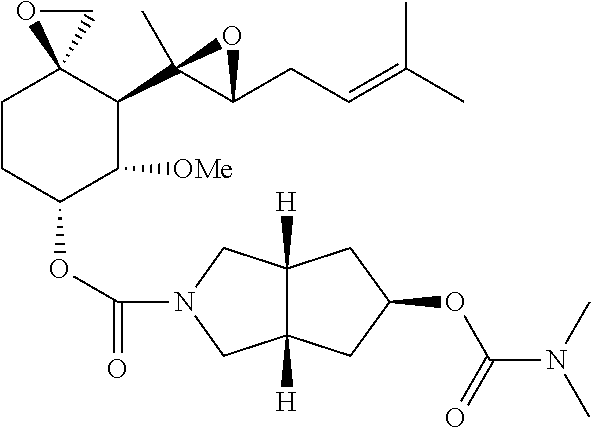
C1CC(OC(=O)N2CC3([H])C([H])(C2)CC(OC(N(C)C)=O)C3)C([OMe])C(C2(C)C(CC=C(C)C)O2)C12CO2
